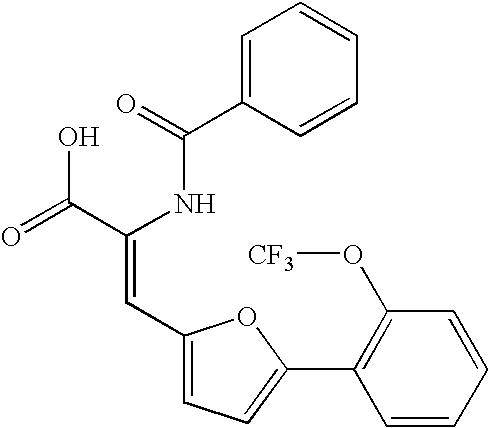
C1=C(C(=O)NC(C(=O)O)=CC2=CC=C(C3=C(O[CF3])C=CC=C3)O2)C=CC=C1
